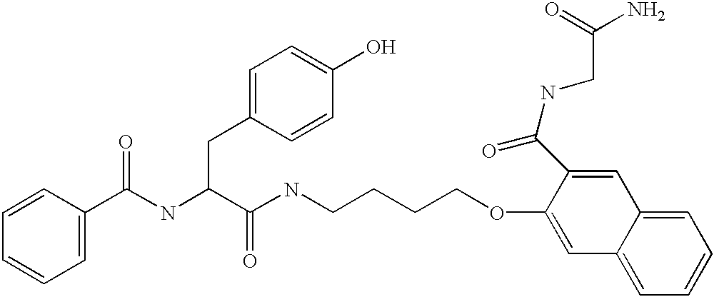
N(C(C(NCCCCOC1=CC2=CC=CC=C2C=C1C(NCC(=O)N)=O)=O)CC1=CC=C(O)C=C1)C(C1=CC=CC=C1)=O
